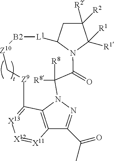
C1([R2])([R2])CC2N(C1([R1])[R1])C(=O)C([R8])([R8])N1N=C(C(C)=O)C3=C1C(=[X13][X12]=[X11]3)[Z9]C[Z10][B2][L1]2
